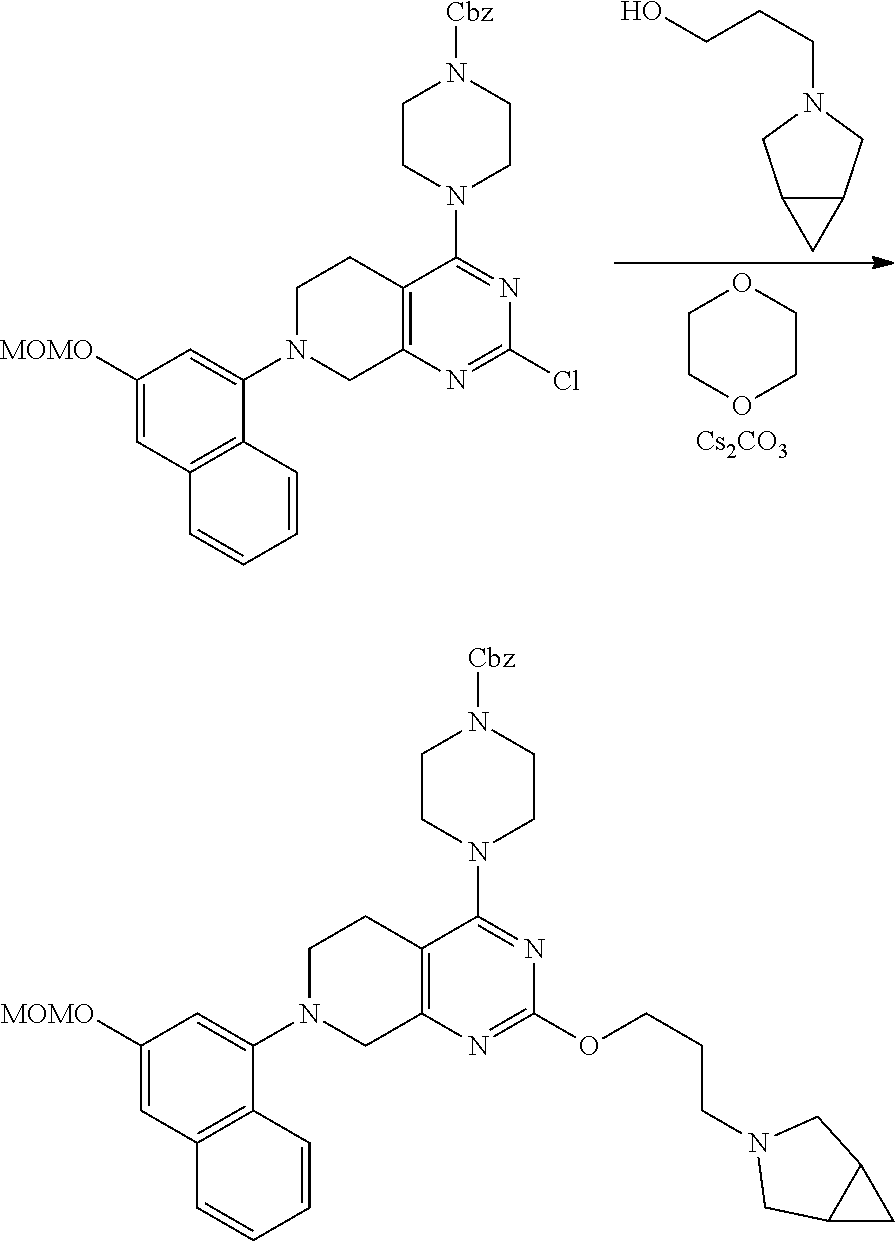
C1COCCO1.[Cs2CO3].OCCCN1CC2C(C2)C1.C1([MOMO])=CC2=C(C(N3CCC4=C(N=C(Cl)N=C4N4CCN([Cbz])CC4)C3)=C1)C=CC=C2.C1([MOMO])=CC2=C(C(N3CCC4=C(N=C(OCCCN5CC6C(C6)C5)N=C4N4CCN([Cbz])CC4)C3)=C1)C=CC=C2
